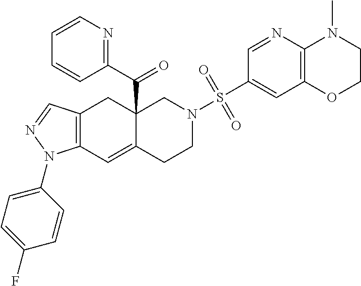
C12=C(C=NN1C1=CC=C(F)C=C1)CC1(C(=O)C3=NC=CC=C3)C(=C2)CCN(S(C2=CC3=C(N=C2)N(C)CCO3)(=O)=O)C1
